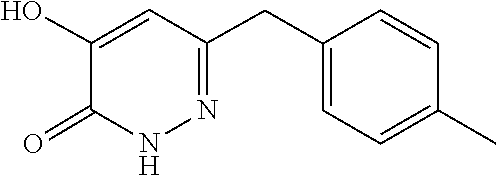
C1(CC2=CC=C(C)C=C2)=NNC(=O)C(O)=C1
